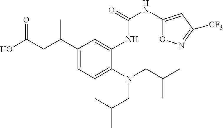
OC(CC(C1=CC=C(N(CC(C)C)CC(C)C)C(NC(NC2=CC([CF3])=NO2)=O)=C1)C)=O
